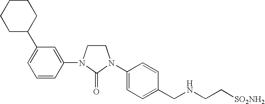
C1CN(C2=CC(C3CCCCC3)=CC=C2)C(=O)N1C1=CC=C(CNCC[SO2NH2])C=C1
